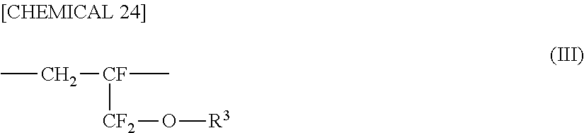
CC[CF](C)[CF2]O[R3]
